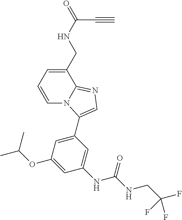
C1(CNC(=O)C#C)=CC=CN2C1=NC=C2C1=CC(OC(C)C)=CC(NC(NCC(F)(F)F)=O)=C1
